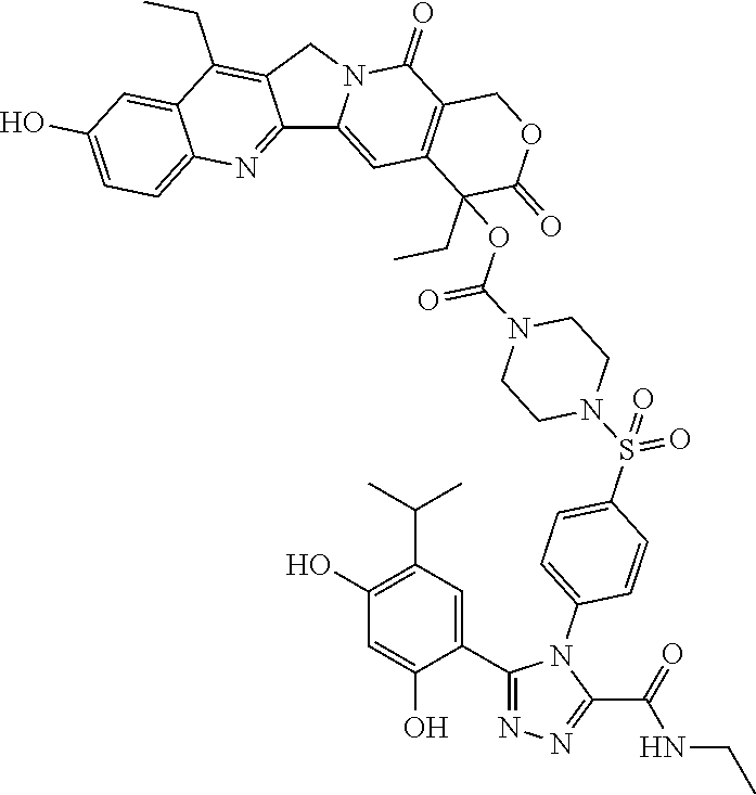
C12=NC3=CC=C(O)C=C3C(CC)=C1CN1C2=CC2=C(C1=O)COC(=O)C2(CC)OC(N1CCN(S(=O)(C2=CC=C(N3C(C4=CC(C(C)C)=C(O)C=C4O)=NN=C3C(NCC)=O)C=C2)=O)CC1)=O
